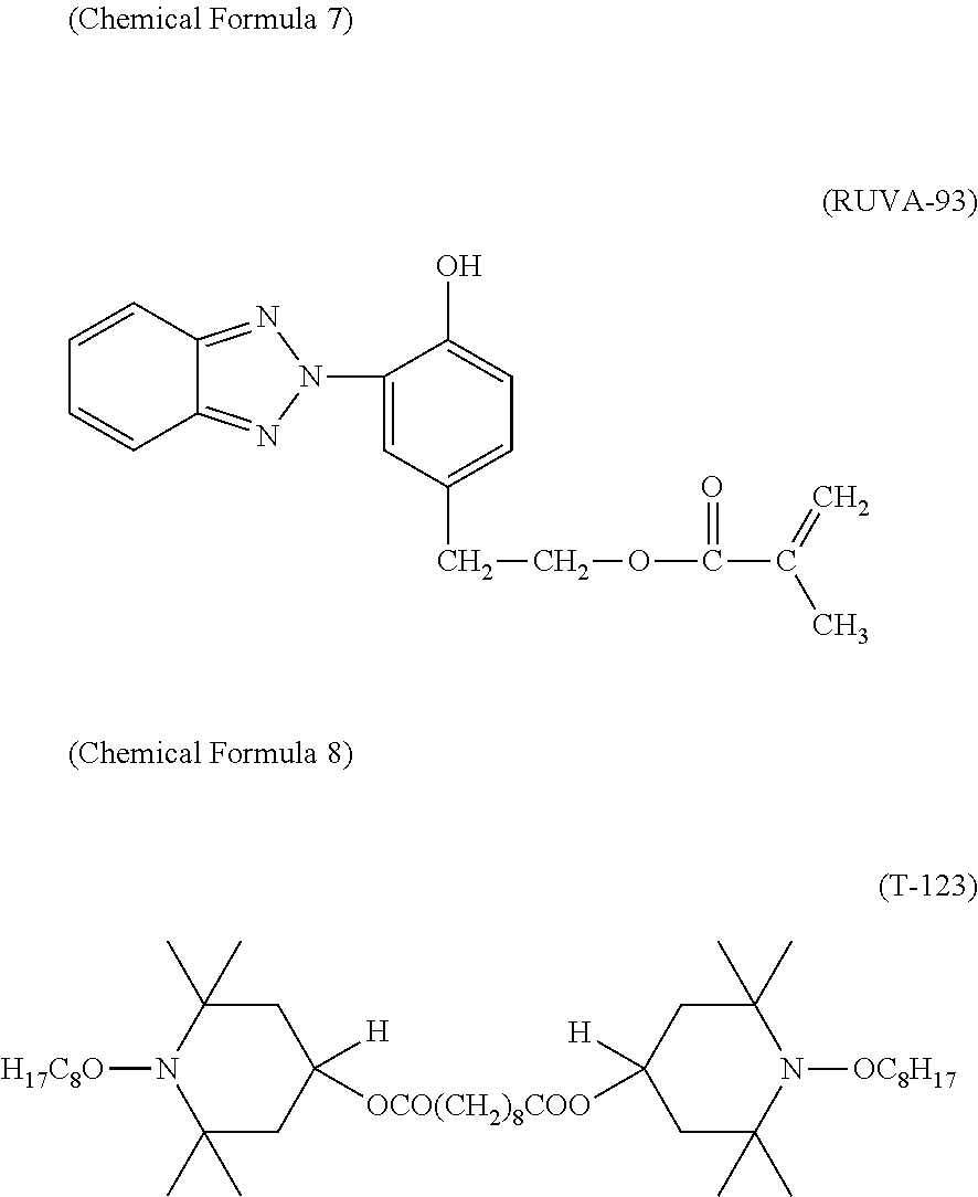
C1=CC2=NN(C3=CC(CCOC(C(C)=C)=O)=CC=C3O)N=C2C=C1.C1(C)(C)N([H17C8O])C(C)(C)CC([H])([OCO(CH2)8COO]C2([H])CC(C)(C)N([OC8H17])C(C)(C)C2)C1
